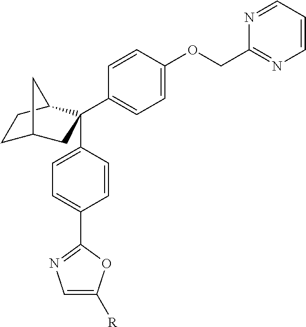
C1C2CC(C3=CC=C(OCC4=NC=CC=N4)C=C3)(C3=CC=C(C4=NC=C([R])O4)C=C3)C(C1)C2
